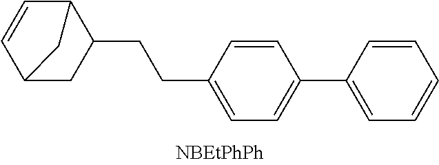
C12CC(CCC3=CC=C(C4=CC=CC=C4)C=C3)C(C=C1)C2
